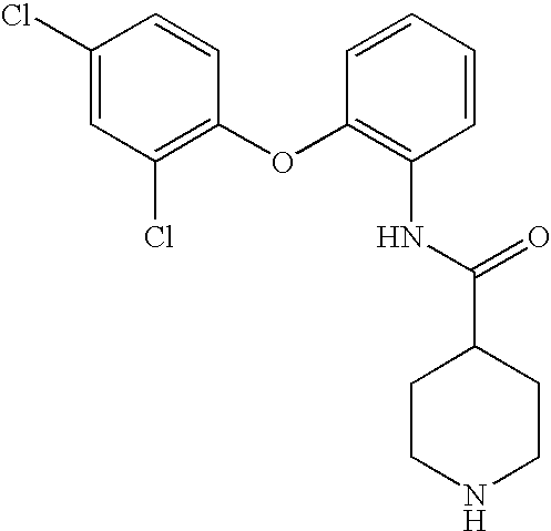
N(C1=C(OC2=C(Cl)C=C(Cl)C=C2)C=CC=C1)C(C1CCNCC1)=O
